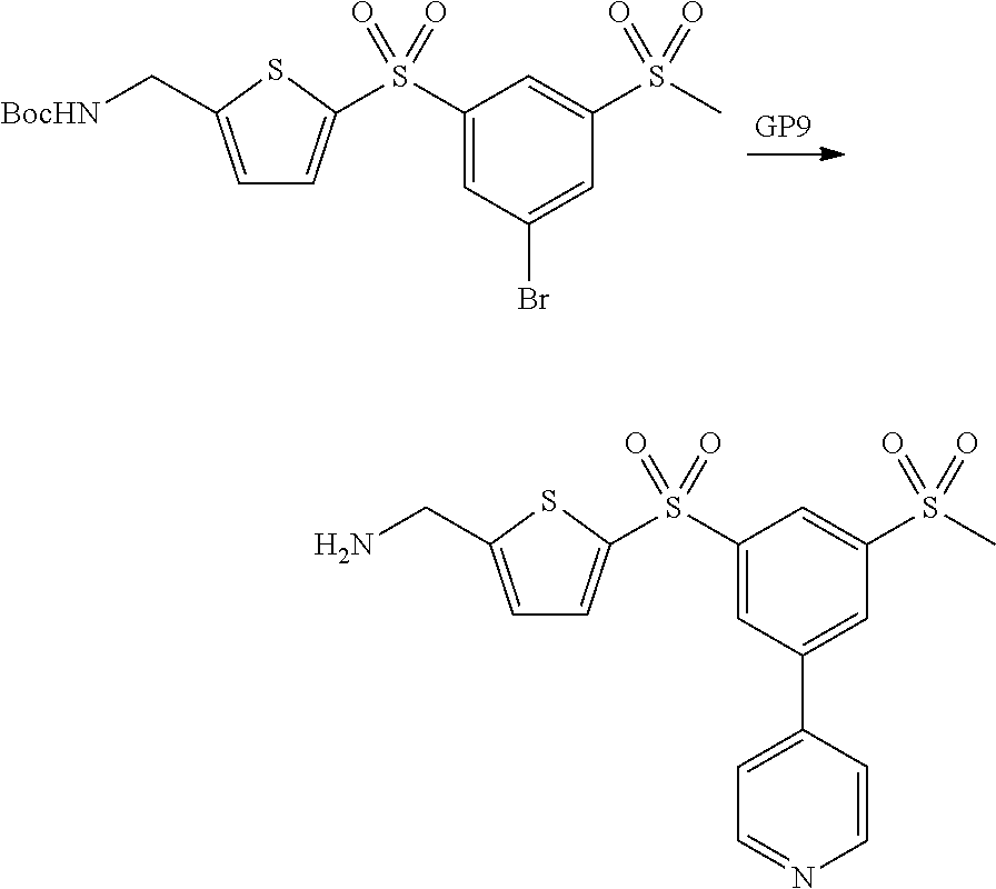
C1=C(C[BocHN])SC(S(C2=CC(Br)=CC(S(=O)(=O)C)=C2)(=O)=O)=C1.C1=C(CN)SC(S(C2=CC(C3=CC=NC=C3)=CC(S(C)(=O)=O)=C2)(=O)=O)=C1
